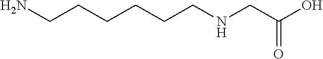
NCCCCCCNCC(O)=O
